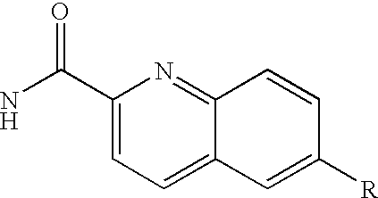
NC(C1=CC=C2C(=N1)C=CC([R])=C2)=O
